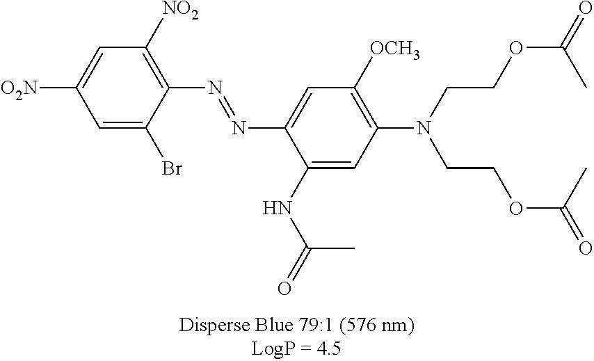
C1=C(Br)C(N=NC2=CC([OCH3])=C(N(CCOC(=O)C)CCOC(=O)C)C=C2NC(=O)C)=C([NO2])C=C1[O2N]
